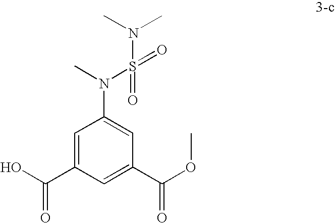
C1=C(C(O)=O)C=C(C(OC)=O)C=C1N(S(N(C)C)(=O)=O)C
